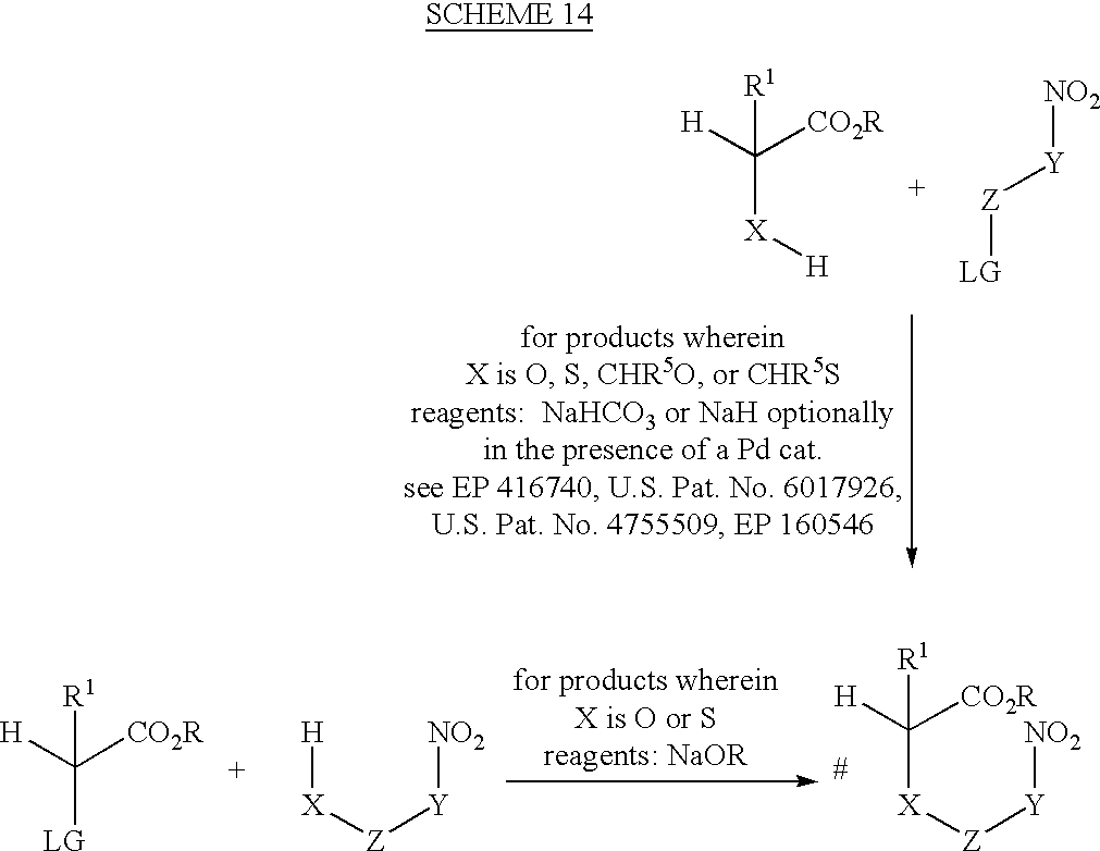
C([X][H])([H])([CO2R])[R1].[LG][Z][Y][NO2].C([X][Z][Y][NO2])([H])([CO2R])[R1].C([LG])([H])([CO2R])[R1].[H][X][Z][Y][NO2]
